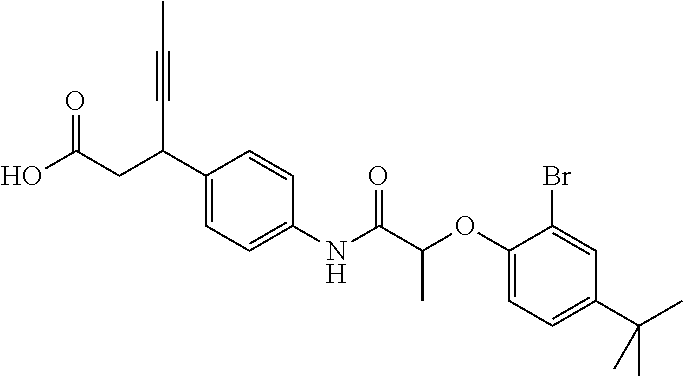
C1(C(CC(O)=O)C#CC)=CC=C(NC(C(OC2=CC=C(C(C)(C)C)C=C2Br)C)=O)C=C1
